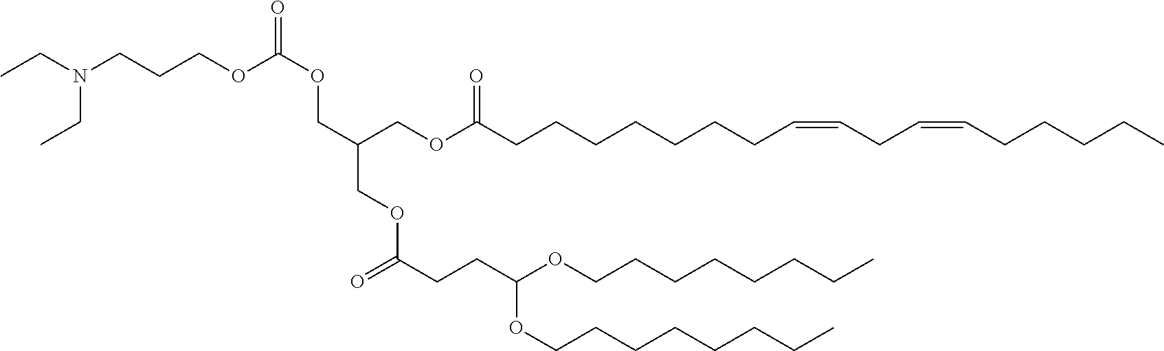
C(COC(CCCCCCCC=CCC=CCCCCC)=O)(COC(=O)OCCCN(CC)CC)COC(CCC(OCCCCCCCC)OCCCCCCCC)=O
